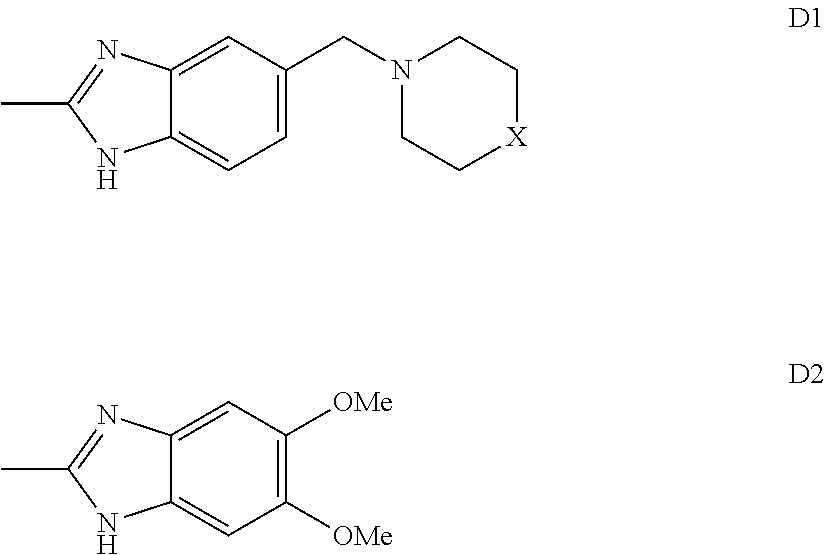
C12=CC(CN3CC[X]CC3)=CC=C1NC(C)=N2.C12=CC([OMe])=C([OMe])C=C1NC(C)=N2
